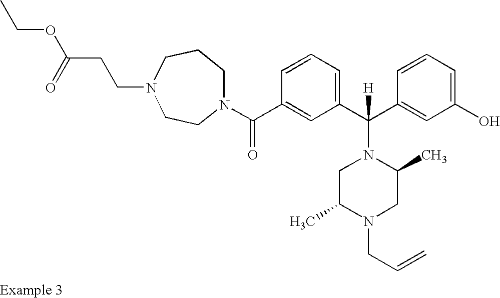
N1(C(C2=CC(C(C3=CC(O)=CC=C3)([H])N3CC(C)N(CC=C)CC3C)=CC=C2)=O)CCCN(CCC(OCC)=O)CC1
